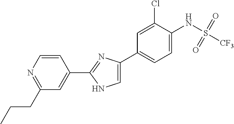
C1(C2=NC(C3=CC=C(NS([CF3])(=O)=O)C(Cl)=C3)=CN2)=CC(CCC)=NC=C1
